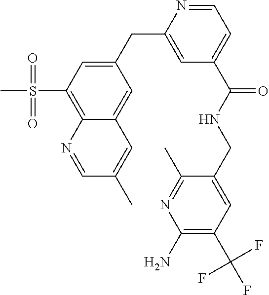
C1=C(CC2=CC(C(=O)NCC3=CC(C(F)(F)F)=C(N)N=C3C)=CC=N2)C=C2C(=C1S(C)(=O)=O)N=CC(C)=C2
